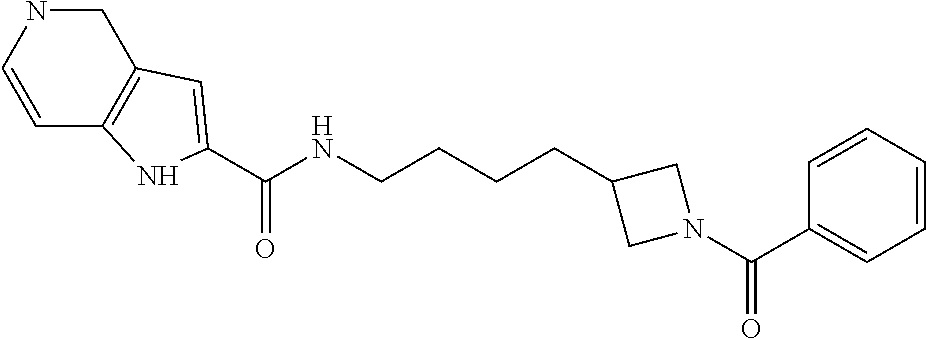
C1=CNCC2=C1NC(C(NCCCCC1CN(C(=O)C3=CC=CC=C3)C1)=O)=C2
